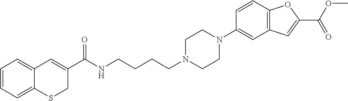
C1=CC=C2C(=C1)C=C(C(NCCCCN1CCN(C3=CC4=C(C=C3)OC(C(OC)=O)=C4)CC1)=O)CS2
